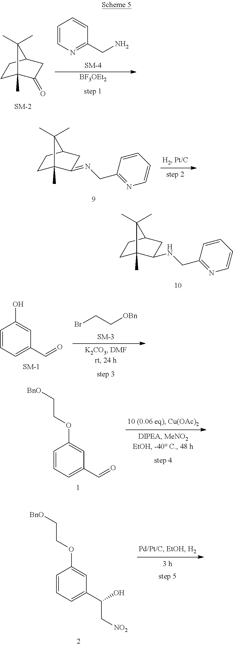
C1=CN=C(CN)C=C1.[BF3OEt2].C1C2(C)C(=O)CC(C1)C2(C)C.C1C2(C)C(=NCC3=NC=CC=C3)CC(C1)C2(C)C.C1C2(C)C(NCC3=NC=CC=C3)CC(C1)C2(C)C.BrCC[OBn].C1=CC=C(C=O)C=C1O.C1=CC=C(C=O)C=C1OCC[BnO].C1=CC=C(C(O)C[NO2])C=C1OCC[BnO]
